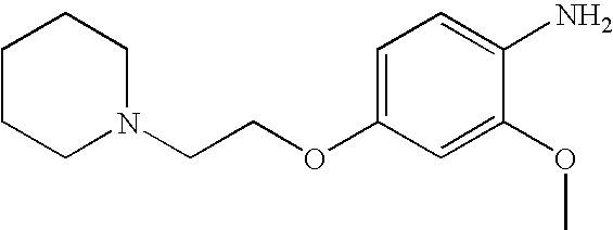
C1CCN(CCOC2=CC=C(N)C(OC)=C2)CC1
